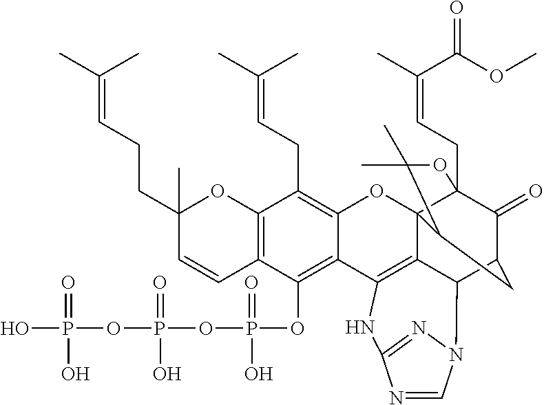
C12=C(C=CC(CCC=C(C)C)(C)O1)C(OP(OP(OP(O)(=O)O)(=O)O)(=O)O)=C1C(=C2CC=C(C)C)OC23C4(CC=C(C)C(OC)=O)C(=O)C(CC2C(C)(C)O4)C2C3=C1NC1=NN2C=N1
